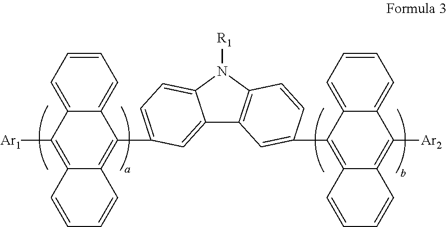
C1=CC=C2C(=C1)C(C1=CC=C3C(=C1)C1=C(N3[R1])C=CC(C3=C4C(=C([Ar2])C5=CC=CC=C35)C=CC=C4)=C1)=C1C(=C2[Ar1])C=CC=C1
